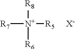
[R7][N+]([R5])([R8])[R6].[X-]
